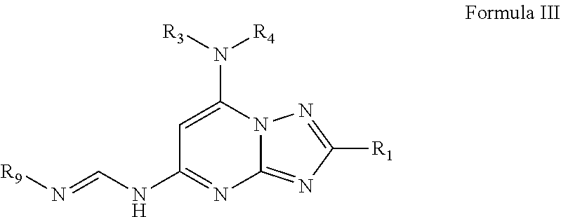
N12C(=NC([R1])=N1)N=C(NC=N[R9])C=C2N([R3])[R4]
